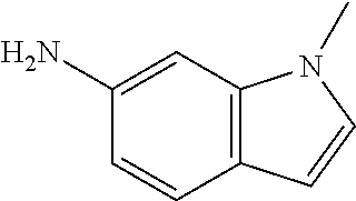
C1(N)=CC2=C(C=C1)C=CN2C
